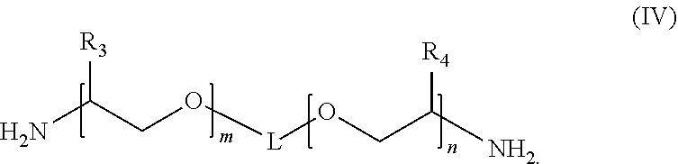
NC(CO[L]OCC([NH2])[R4])[R3]
